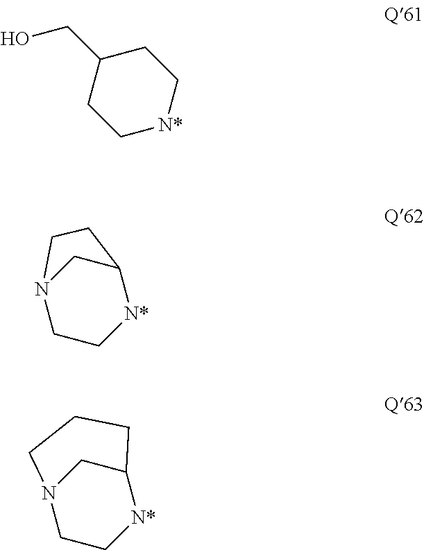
C1(CO)CC[N*]CC1.N12CC[N*]C(C1)CC2.N12CC[N*]C(C1)CCC2
